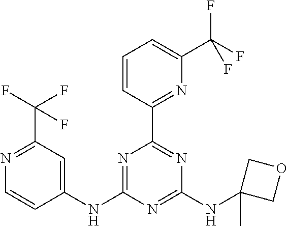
N1=C(NC2=CC(C(F)(F)F)=NC=C2)N=C(NC2(C)COC2)N=C1C1=NC(C(F)(F)F)=CC=C1
